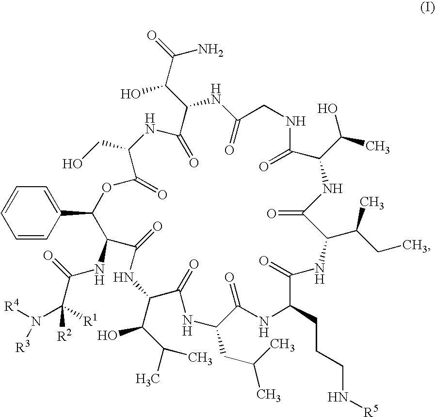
C1=C(C2OC(=O)C(CO)NC(=O)C(C(C(=O)N)O)NC(=O)CNC(=O)C(C(O)C)NC(=O)C(C(C)CC)NC(=O)C(CCCN[R5])NC(=O)C(CC(C)C)NC(=O)C(C(C(C)C)O)NC(=O)C2NC(C([R1])([R2])N([R3])[R4])=O)C=CC=C1
